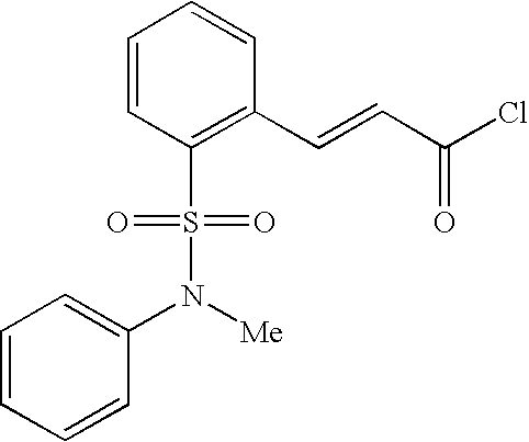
C1=CC(S(=O)(=O)N(C2=CC=CC=C2)[Me])=C(C=CC(Cl)=O)C=C1
